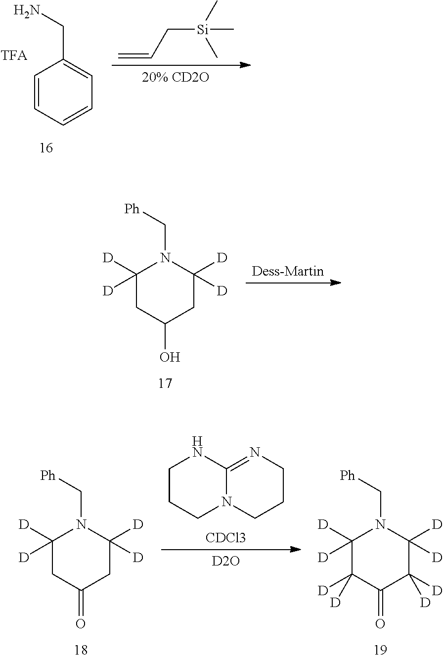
[Dess-Martin].C1([D])([D])CC(O)CC([D])([D])N1C[Ph].C1=CC=CC=C1CN.[20% CD2O].C=CC[Si](C)(C)C.[CDCl3].C12=NCCCN1CCCN2.[D2O].C1([D])([D])CC(=O)CC([D])([D])N1C[Ph].C1([D])([D])C([D])([D])C(=O)C([D])([D])C([D])([D])N1C[Ph]
